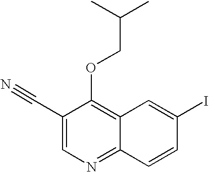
C1(C#N)=CN=C2C(=C1OCC(C)C)C=C(I)C=C2
